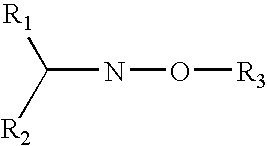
C(NO[R3])([R1])[R2]
